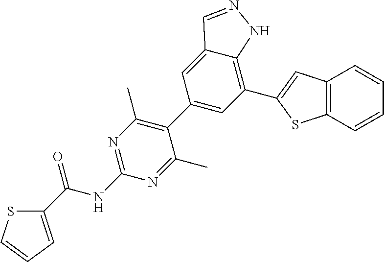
C1(C2=CC(C3=CC4=C(S3)C=CC=C4)=C3C(=C2)C=NN3)=C(C)N=C(NC(C2=CC=CS2)=O)N=C1C
